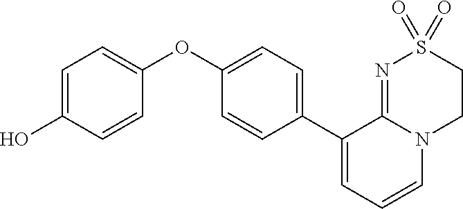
C1(C2=CC=CN3C2=NS(=O)(=O)CC3)=CC=C(OC2=CC=C(O)C=C2)C=C1
